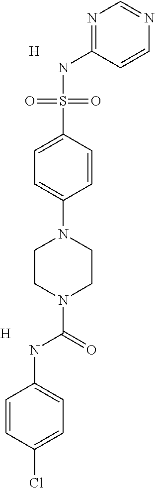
N1=C(NS(C2=CC=C(N3CCN(C(=O)NC4=CC=C(Cl)C=C4)CC3)C=C2)(=O)=O)C=CN=C1.[H].[H]
